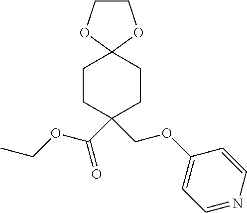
C1CC(C(OCC)=O)(COC2=CC=NC=C2)CCC12OCCO2
